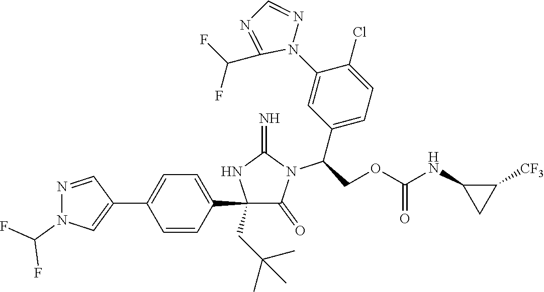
C1(C2=CC=C(C3=CN(C(F)F)N=C3)C=C2)(CC(C)(C)C)C(=O)N(C(C2=CC=C(Cl)C(N3N=CN=C3C(F)F)=C2)COC(NC2CC2[CF3])=O)C(=N)N1
